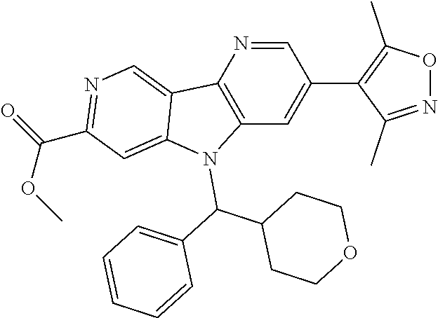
C1=NC2=C(C=C1C1=C(C)ON=C1C)N(C(C1=CC=CC=C1)C1CCOCC1)C1=CC(C(=O)OC)=NC=C21
